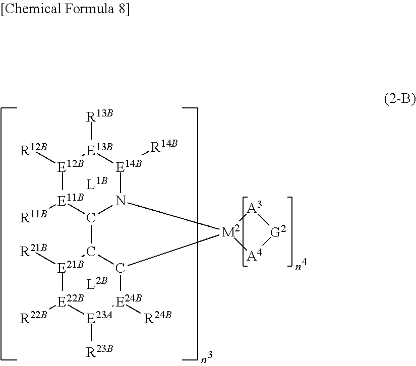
[E21B]1([R21B])[E22B]([R22B])[E23A]([R23B])[E24B]([R24B])C2C1C1N([M2]23[A4][G2][A3]3)[E14B]([R14B])[E13B]([R13B])[E12B]([R12B])[E11B]1[R11B].[L1B].[L2B]
